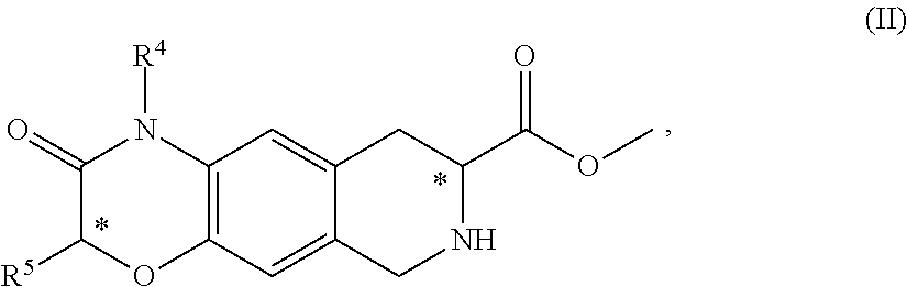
C12=C(C=C3C(=C1)CC(C(OC)=O)NC3)OC([R5])C(=O)N2[R4]
